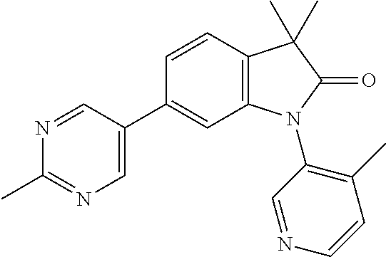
N1=CC(C2=CC3=C(C=C2)C(C)(C)C(=O)N3C2=C(C)C=CN=C2)=CN=C1C
